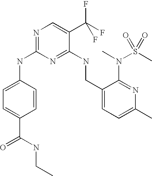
C1(CNC2=NC(NC3=CC=C(C(=O)NCC)C=C3)=NC=C2C(F)(F)F)=CC=C(C)N=C1N(C)S(C)(=O)=O
